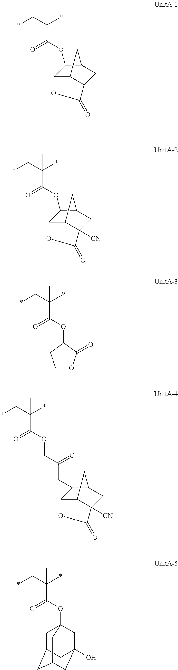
*CC(*)(C(=O)OC1C2C3C(CC1C3)C(=O)O2)C.*CC(*)(C(=O)OC1C2C3C([CN])(CC1C3)C(=O)O2)C.C1OC(=O)C(OC(C(C*)(*)C)=O)C1.*CC(*)(C(=O)OCC(CC1C2C3C([CN])(CC1C3)C(=O)O2)=O)C.C1C2CC3CC(O)(CC1(OC(C(C*)(*)C)=O)C3)C2
